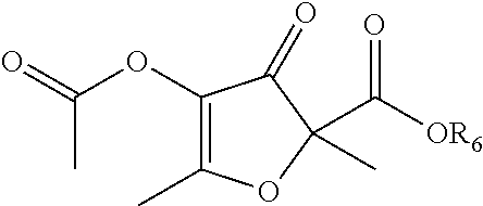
C1(OC(=O)C)=C(C)OC(C([OR6])=O)(C)C1=O
